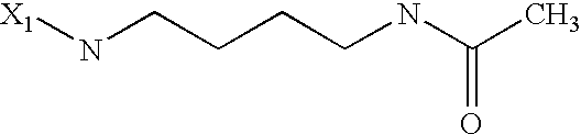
[X1]NCCCCNC(C)=O
